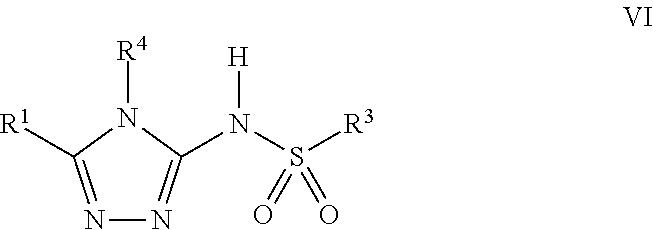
N1=C([R1])N([R4])C(N(S([R3])(=O)=O)[H])=N1
